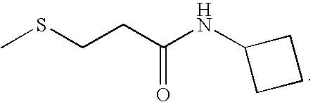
CSCCC(NC1CCC1)=O
